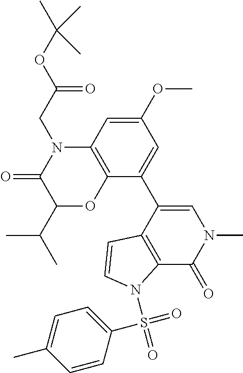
C1(=O)C(C(C)C)OC2=C(N1CC(OC(C)(C)C)=O)C=C(OC)C=C2C1=CN(C)C(=O)C2=C1C=CN2S(=O)(=O)C1=CC=C(C)C=C1
